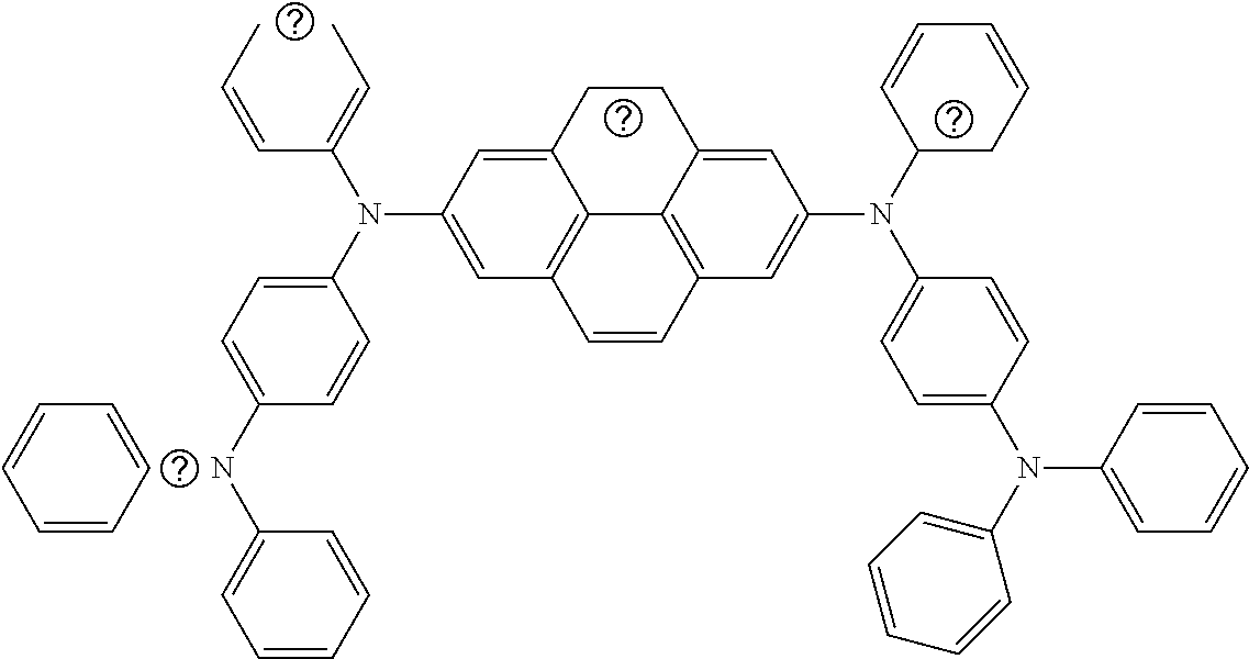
CC=C(C=CC)N(C1=CC=C(NC2=CC=CC=C2)C=C1)C1=CC2=C3C(=C1)CCC1=CC(N(C4CC=CC=C4)C4=CC=C(N(C5=CC=CC=C5)C5=CC=CC=C5)C=C4)=CC(=C31)C=C2.C1=CC=CC=C1
